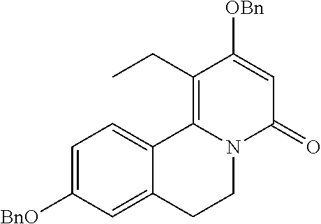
C1=C([BnO])C=C2C(=C1)C1=C(CC)C([OBn])=CC(=O)N1CC2
